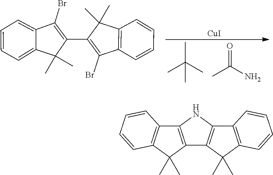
C12=C(C(C)(C)C3=C1C=CC=C3)C1=C(N2)C2=C(C1(C)C)C=CC=C2.CC(C)(C)C.O=C(N)C.[CuI].C12=CC=CC=C1C(Br)=C(C1=C(Br)C3=C(C1(C)C)C=CC=C3)C2(C)C
